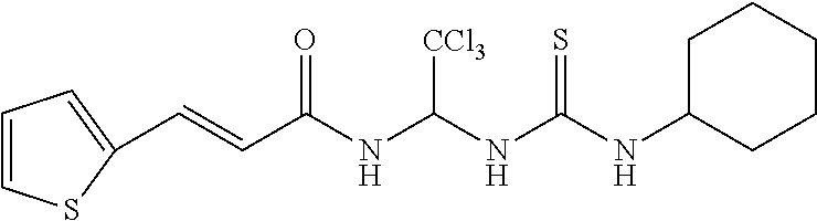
C1=CSC(C=CC(NC(NC(NC2CCCCC2)=S)[CCl3])=O)=C1
